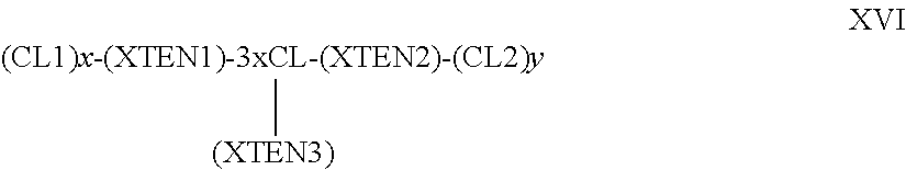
C[(XTEN3)]
